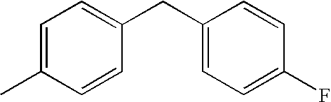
C1(CC2=CC=C(F)C=C2)=CC=C(C)C=C1
